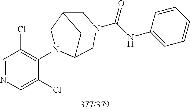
C1=NC=C(Cl)C(N2CC3CN(C(NC4=CC=CC=C4)=O)CC2C3)=C1Cl
